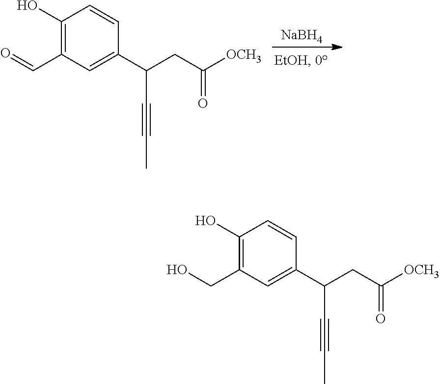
C1(O)=C(C=O)C=C(C(CC([OCH3])=O)C#CC)C=C1.[NaBH4].C1(O)=C(CO)C=C(C(CC([OCH3])=O)C#CC)C=C1
